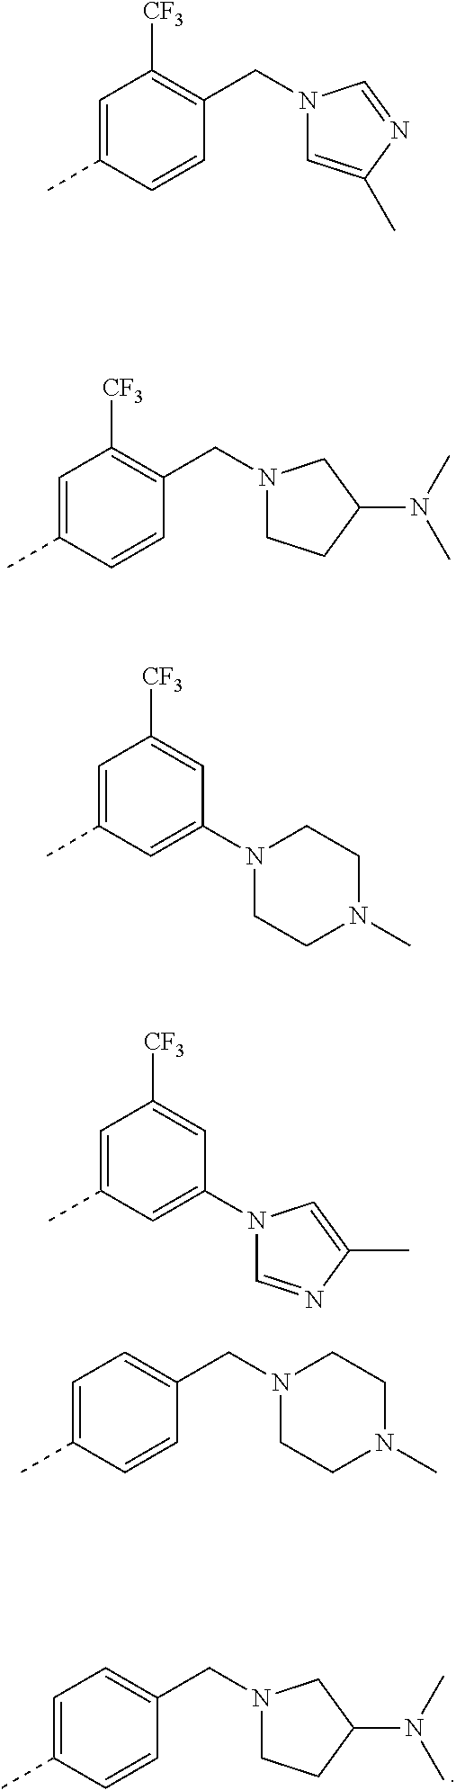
C1=C(C)C=CC(CN2CCC(N(C)C)C2)=C1.C1=C(C)C=CC(CN2C=C(C)N=C2)=C1[CF3].C1=C(C)C=CC(CN2CCC(N(C)C)C2)=C1[CF3].C1=C(C)C=C(N2CCN(C)CC2)C=C1[CF3].C1=C(C)C=CC(CN2CCN(C)CC2)=C1.C1=C(C)C=C(N2C=NC(C)=C2)C=C1[CF3]
